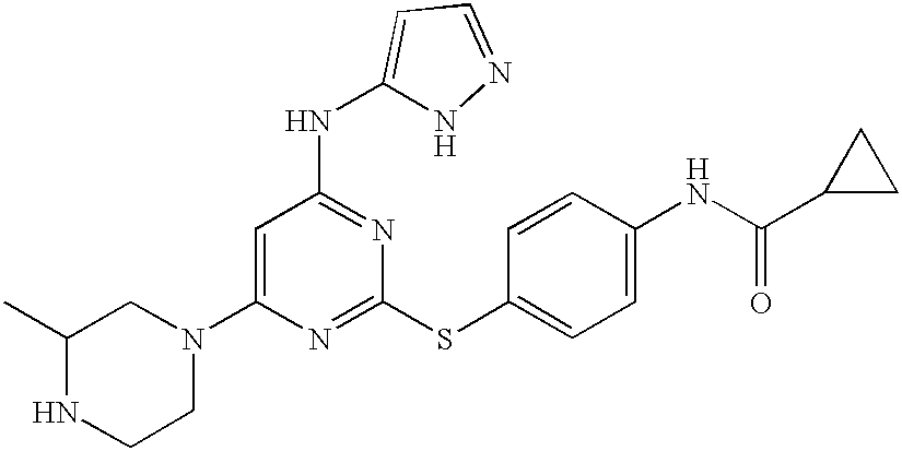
C1(N2CC(C)NCC2)=CC(NC2=CC=NN2)=NC(SC2=CC=C(NC(=O)C3CC3)C=C2)=N1
